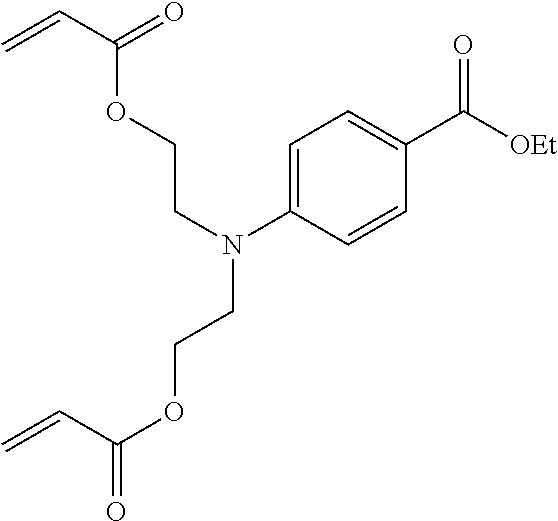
C1=C(N(CCOC(C=C)=O)CCOC(=O)C=C)C=CC(C([OEt])=O)=C1
